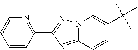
C12=NC(C3=NC=CC=C3)=NN1C=C(C(C)(C)C)C=C2
